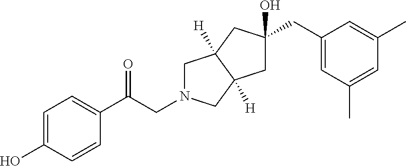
C1=C(O)C=CC(C(CN2CC3([H])C([H])(C2)CC(O)(CC2=CC(C)=CC(C)=C2)C3)=O)=C1
